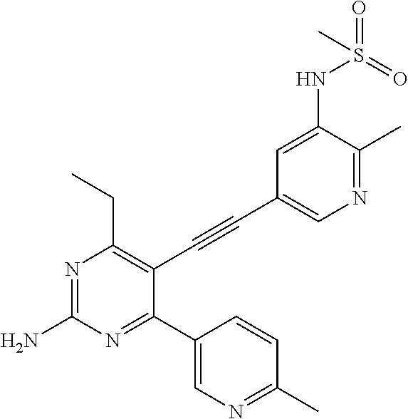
N1=C(C)C(NS(=O)(=O)C)=CC(C#CC2=C(CC)N=C(N)N=C2C2=CN=C(C)C=C2)=C1
